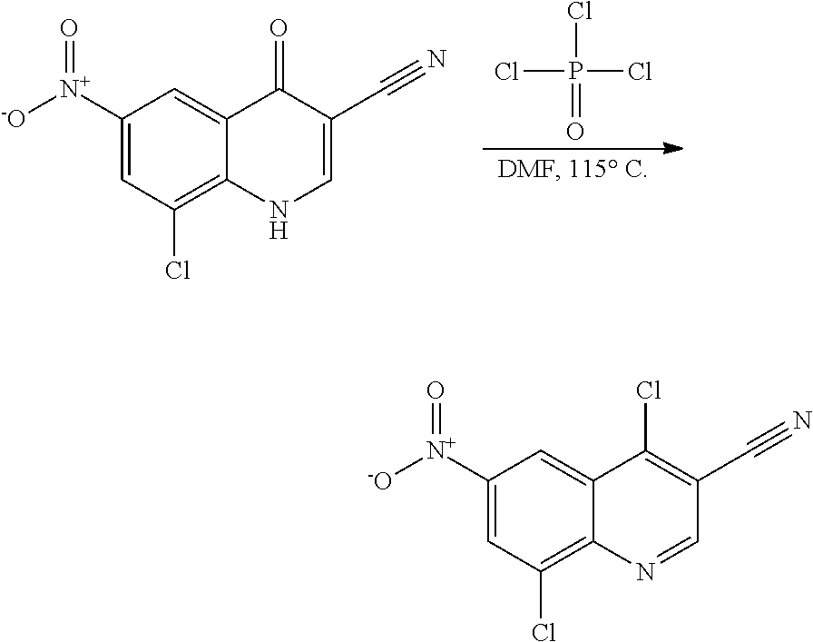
ClP(Cl)(Cl)=O.C(#N)C1=CNC2=C(Cl)C=C([N+](=O)[-O])C=C2C1=O.C(#N)C1=C(Cl)C2=CC([N+](=O)[-O])=CC(Cl)=C2N=C1
